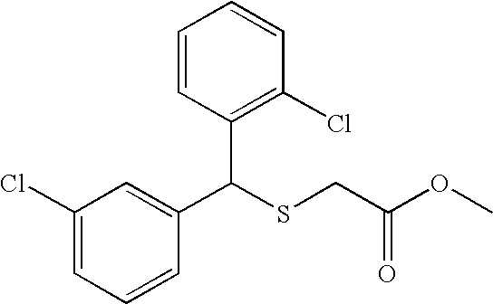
C1(C(SCC(=O)OC)C2=C(Cl)C=CC=C2)=CC(Cl)=CC=C1
